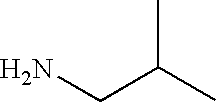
CC(C)CN
